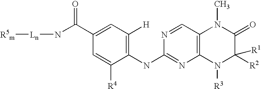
C1(C(=O)N[Ln][R5m])=CC([H])=C(NC2=NC3=C(C=N2)N(C)C(=O)C([R2])([R1])N3[R3])C([R4])=C1
